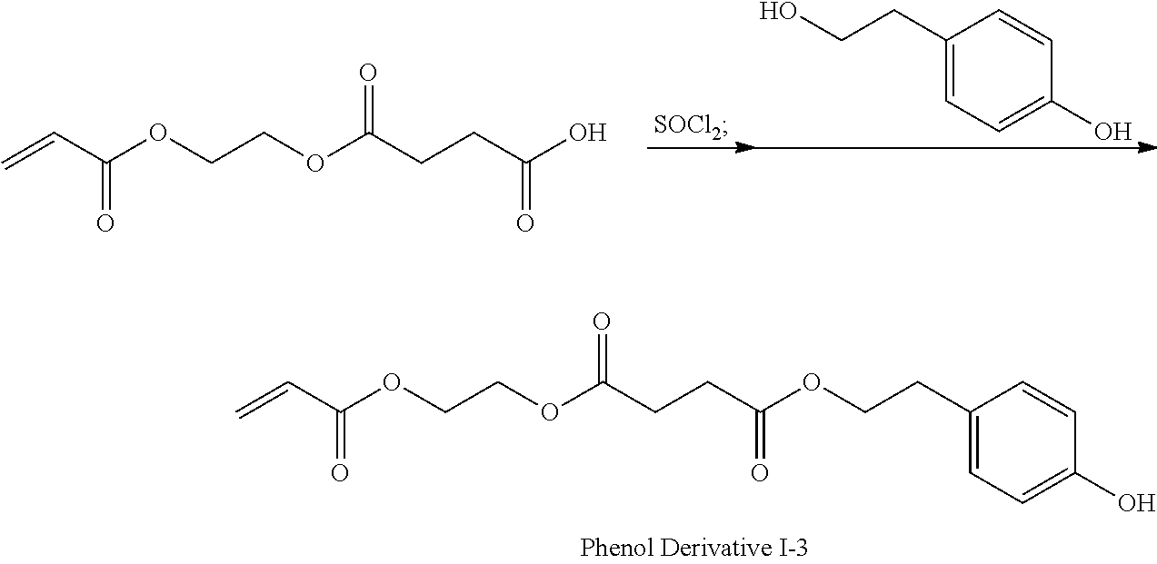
OCCC1=CC=C(O)C=C1.C(C(O)=O)CC(OCCOC(C=C)=O)=O.O(CCOC(CCC(OCCC1=CC=C(O)C=C1)=O)=O)C(C=C)=O
